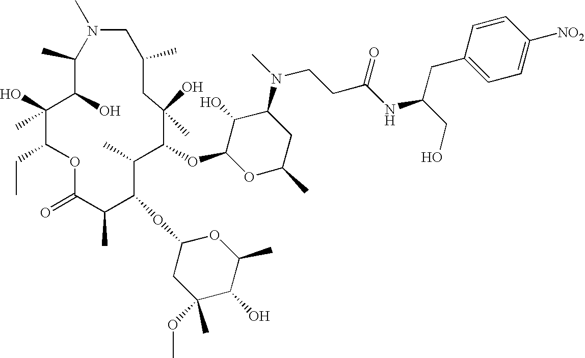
C1(C)C(O)C(O)(C)C(CC)OC(=O)C(C)C(OC2CC(C)(OC)C(O)C(C)O2)C(C)C(OC2OC(C)CC(N(C)CCC(NC(CO)CC3=CC=C([NO2])C=C3)=O)C2O)C(O)(C)CC(C)CN1C
